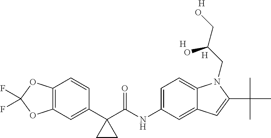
C12=C(C=C(C3(C(NC4=CC=C5C(=C4)C=C(C(C)(C)C)N5CC(CO)O)=O)CC3)C=C1)OC(F)(F)O2.[H].[H].[H]
